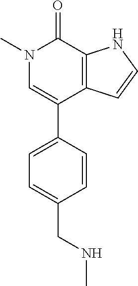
C1=C(CNC)C=CC(C2=CN(C)C(=O)C3=C2C=CN3)=C1
